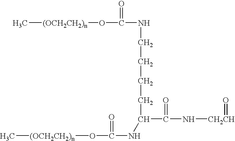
[(OCH2CH2)n](C)OC(=O)NCCCCC(NC(O[(OCH2CH2)n]C)=O)C(=O)N[CH2CH]=O
